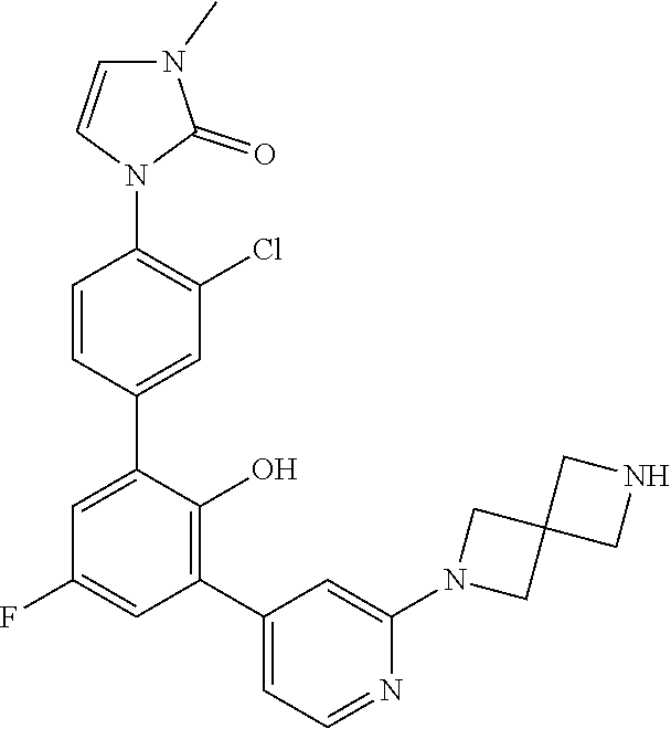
C12(CN(C3=CC(C4=C(O)C(C5=CC(Cl)=C(N6C=CN(C)C6=O)C=C5)=CC(F)=C4)=CC=N3)C1)CNC2
